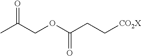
CC(COC(CC[CO2X])=O)=O
